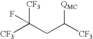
[CF3]C(CC([CF3])[QMC])([CF3])F
